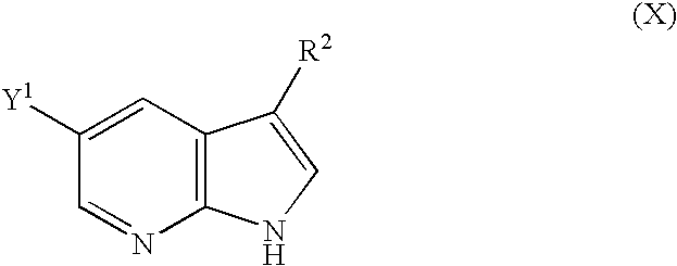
C1([Y1])=CC2=C(N=C1)NC=C2[R2]
